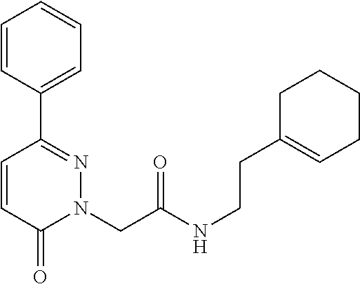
C1=CC(C2=NN(CC(NCCC3=CCCCC3)=O)C(=O)C=C2)=CC=C1
